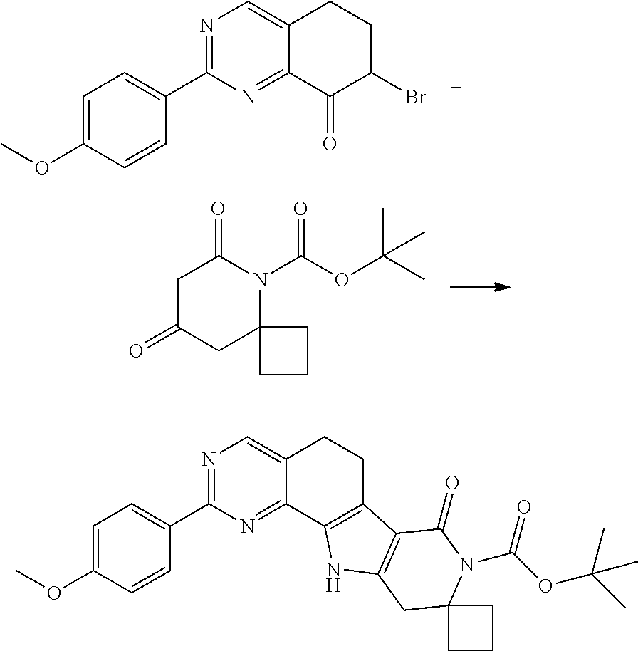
N1=C(C2=CC=C(OC)C=C2)N=C2C(=C1)CCC(Br)C2=O.C1C(=O)CC2(N(C(OC(C)(C)C)=O)C1=O)CCC2.N1=C(C2=CC=C(OC)C=C2)N=C2C(=C1)CCC1=C2NC2=C1C(=O)N(C(OC(C)(C)C)=O)C1(C2)CCC1
